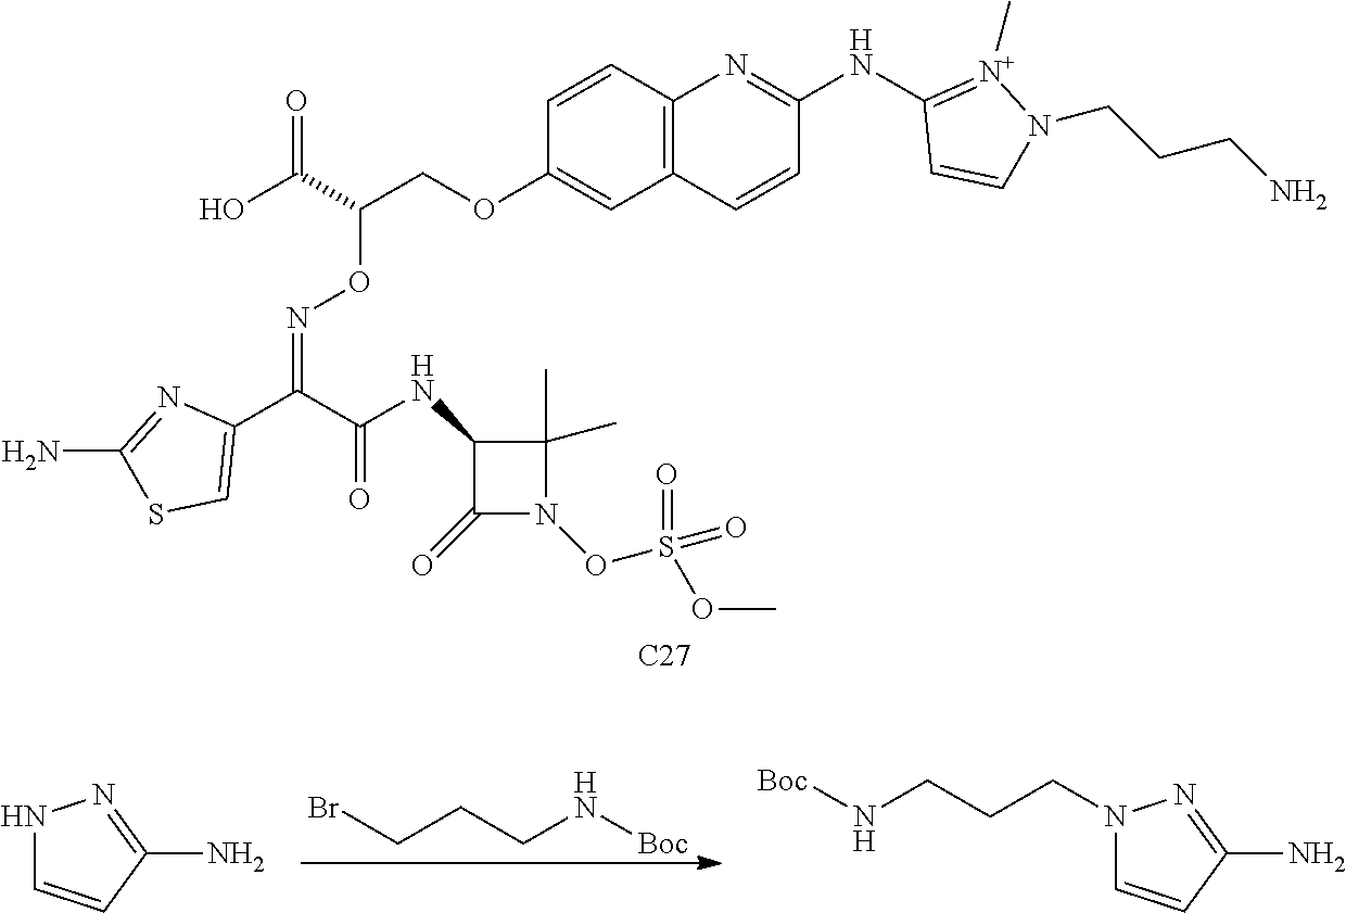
C12=C(C=CC(OCC(ON=C(C3=CSC(N)=N3)C(=O)NC3C(=O)N(OS(=O)(=O)OC)C3(C)C)C(O)=O)=C1)N=C(NC1=[N+](C)N(CCCN)C=C1)C=C2.[C27].BrCCCN[Boc].N1C=CC(N)=N1.N1(CCCN[Boc])C=CC(N)=N1
